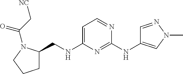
C1=C(NCC2CCCN2C(C[NC])=O)N=C(NC2=CN(C)N=C2)N=C1
